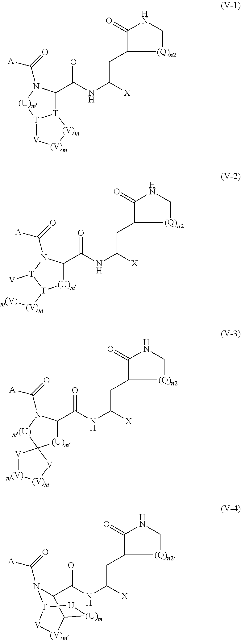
C1(C(NC(CC2[(Q)n2]CNC2=O)[X])=O)[T]2[T]([(U)m]N1C(=O)[A])[V][(V)m][(V)m]2.C1(C(NC(CC2[(Q)n2]CNC2=O)[X])=O)[(U)m][T]2[T](N1C(=O)[A])[V][m(V)][(V)m]2.C1(C(NC(CC2[(Q)n2]CNC2=O)[X])=O)[(U)m]C2([m(U)]N1C(=O)[A])[V][m(V)][(V)m][V]2.C(NC(CC1[(Q)n2]CNC1=O)[X])(=O)C1N(C(=O)[A])[T]2[U][(U)m]C1[(V)m][V]2
